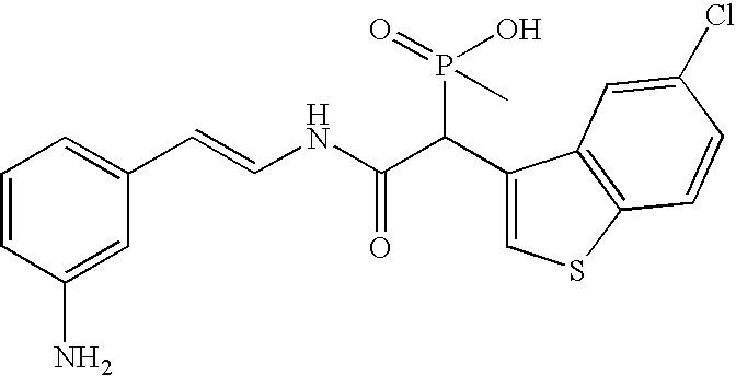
C1=CC(N)=CC(C=CNC(C(C2=CSC3=C2C=C(Cl)C=C3)P(=O)(O)C)=O)=C1
